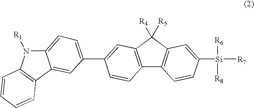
C12=CC=C(C3=CC4=C(C5=C(C4([R4])[R5])C=C([Si]([R7])([R8])[R6])C=C5)C=C3)C=C1C1=C(N2[R1])C=CC=C1
